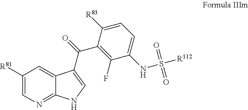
C1([R81])=CN=C2C(=C1)C(C(C1=C(F)C(NS([R112])(=O)=O)=CC=C1[R83])=O)=CN2
